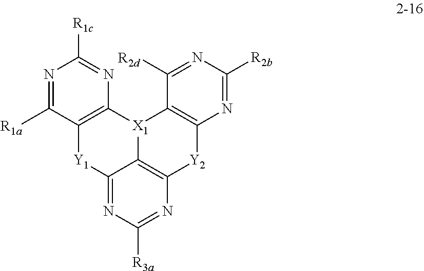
C12=C([X1]3C4=C([Y2]1)N=C([R3a])N=C4[Y1]C1=C3N=C([R1c])N=C1[R1a])C([R2d])=NC([R2b])=N2
